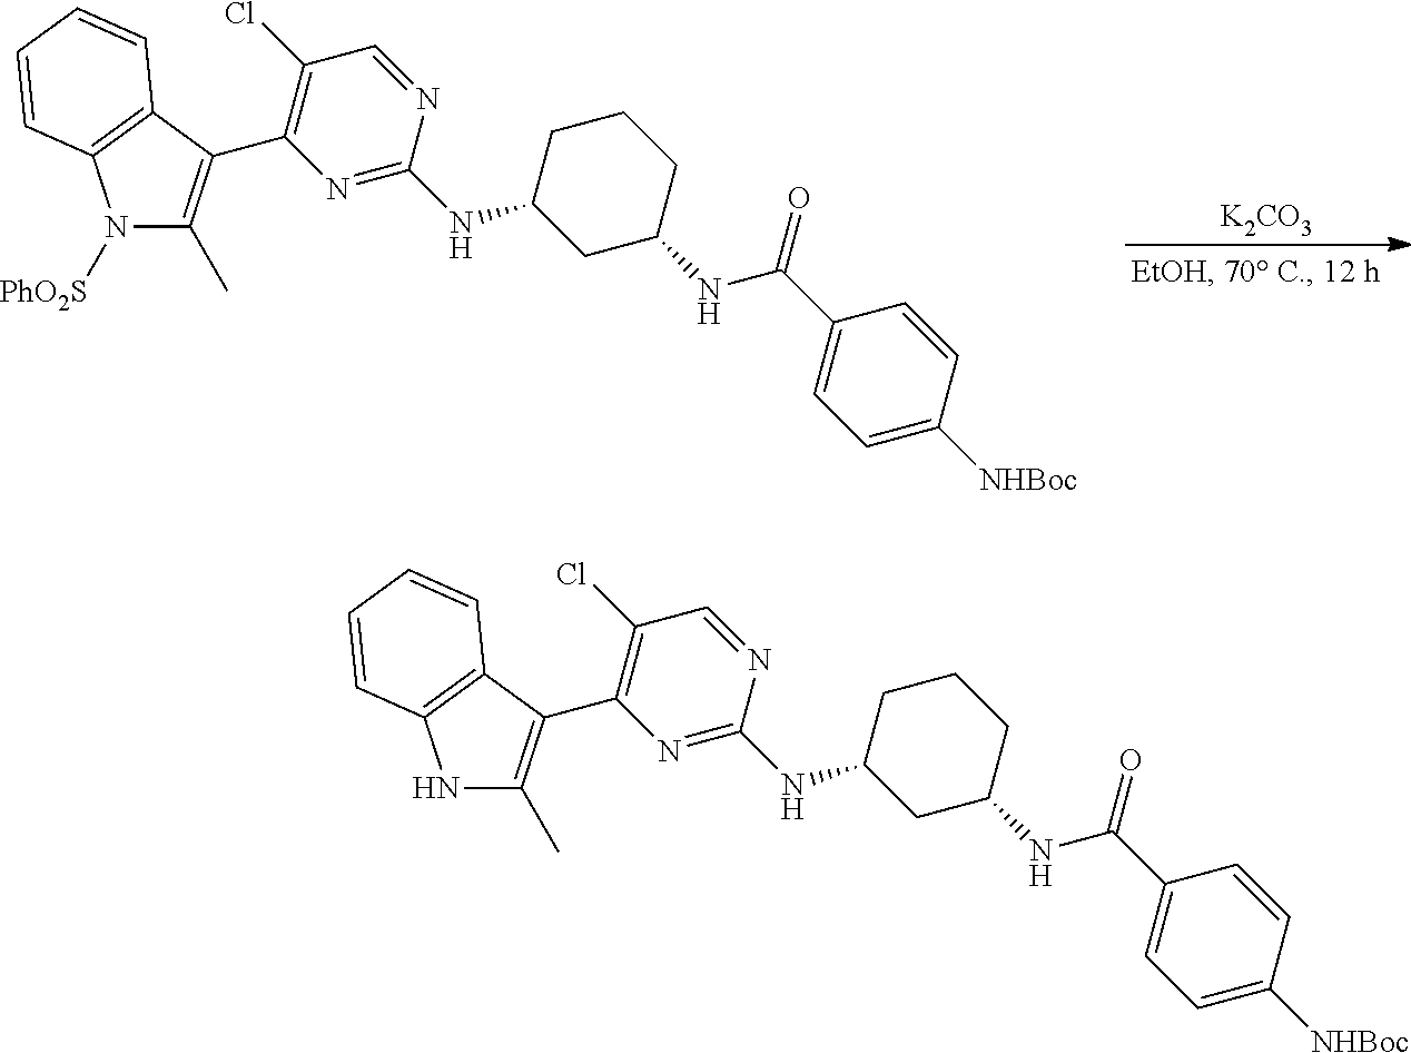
N1([PhO2S])C(C)=C(C2=C(Cl)C=NC(NC3CC(NC(C4=CC=C([NHBoc])C=C4)=O)CCC3)=N2)C2=C1C=CC=C2.[K2CO3].N1C(C)=C(C2=C(Cl)C=NC(NC3CC(NC(C4=CC=C([NHBoc])C=C4)=O)CCC3)=N2)C2=C1C=CC=C2
